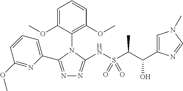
C1=C(OC)C(N2C(NS(C(C(O)C3=CN(C)C=N3)C)(=O)=O)=NN=C2C2=CC=CC(OC)=N2)=C(OC)C=C1
